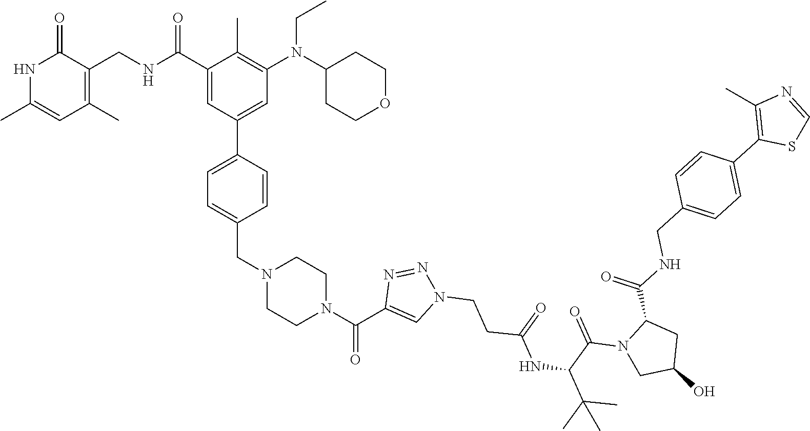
N1C(C)=CC(C)=C(CNC(C2=CC(C3=CC=C(CN4CCN(C(=O)C5=CN(CCC(=O)NC(C(=O)N6CC(O)CC6C(=O)NCC6=CC=C(C7=C(C)N=CS7)C=C6)C(C)(C)C)N=N5)CC4)C=C3)=CC(N(CC)C3CCOCC3)=C2C)=O)C1=O
